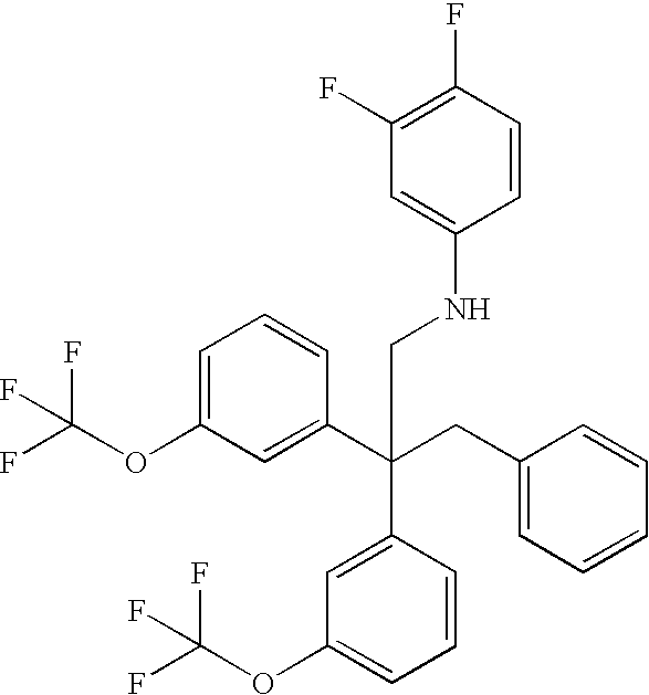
C1=C(OC(F)(F)F)C=C(C(CC2=CC=CC=C2)(C2=CC(OC(F)(F)F)=CC=C2)CNC2=CC(F)=C(F)C=C2)C=C1
